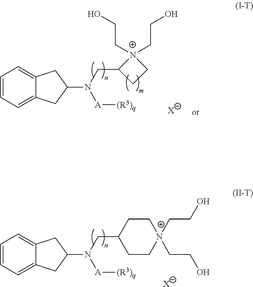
[X].C1=CC=C2C(=C1)CC(N(CC1CC[N+](CCO)(CCO)CC1)[A][(R3)q])C2.[X].C1=CC=C2C(=C1)CC(N(CC1CC[N+]1(CCO)CCO)[A][(R3)q])C2
